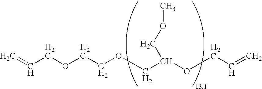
C=CCOCCOCC(OCC=C)COC
